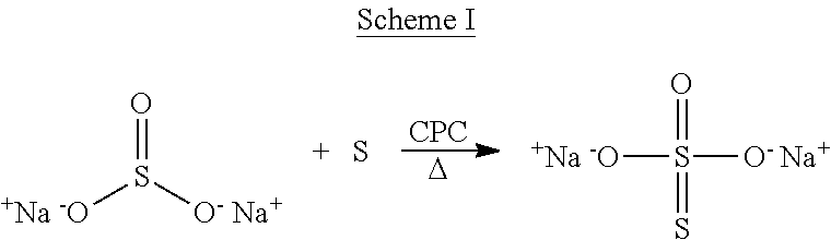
[CPC].[D].O=S([O- Na+])[+Na -O].S.[+Na -O]S(=O)(=S)[O- Na+]
